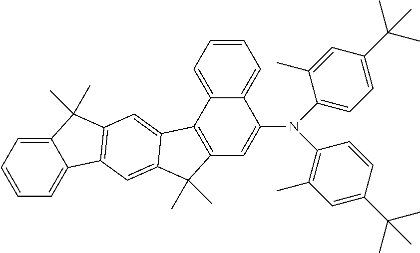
C1=CC=C2C(=C1)C1=C(C2(C)C)C=C2C(=C1)C(C)(C)C1=C2C2=CC=CC=C2C(N(C2=CC=C(C(C)(C)C)C=C2C)C2=C(C)C=C(C(C)(C)C)C=C2)=C1
